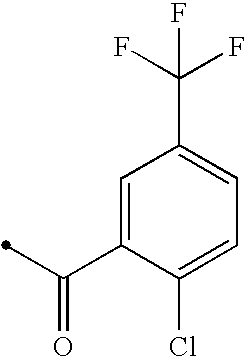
C1=C(C(=O)C)C(Cl)=CC=C1C(F)(F)F
